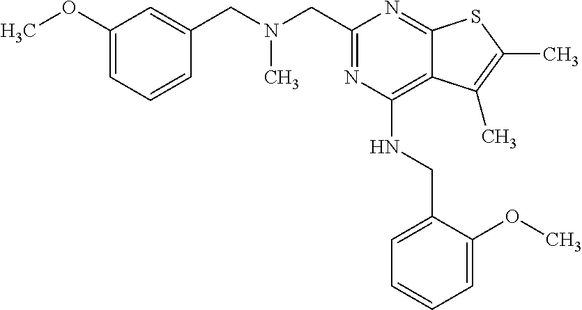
C1(OC)=CC=CC(CN(CC2=NC(NCC3=CC=CC=C3OC)=C3C(=N2)SC(C)=C3C)C)=C1
